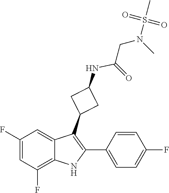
N(C)(S(=O)(=O)C)CC(NC1CC(C2=C(C3=CC=C(F)C=C3)NC3=C(F)C=C(F)C=C23)C1)=O
